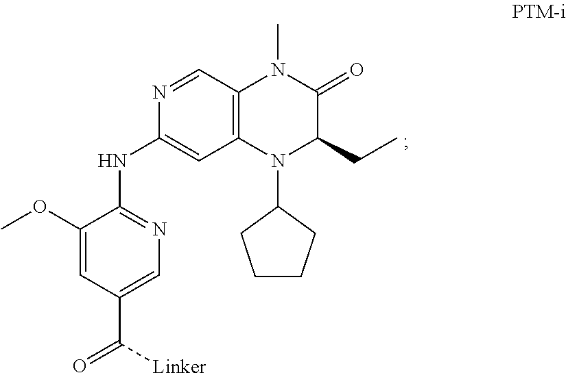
N1=CC2=C(C=C1NC1=NC=C(C(=O)[Linker])C=C1OC)N(C1CCCC1)C(CC)C(=O)N2C
